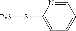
C1=C(S[Pv3])N=CC=C1
